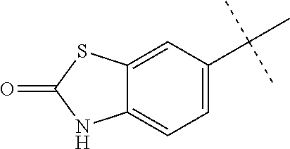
C12=CC=C(C(C)(C)C)C=C1SC(=O)N2
